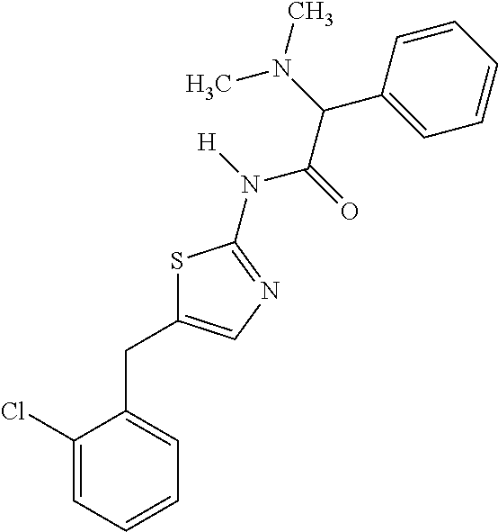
C1(Cl)=CC=CC=C1CC1=CN=C(N([H])C(=O)C(C2=CC=CC=C2)N(C)C)S1
